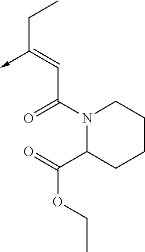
C(C(N1C(C(=O)OCC)CCCC1)=O)=C(CC)->C
